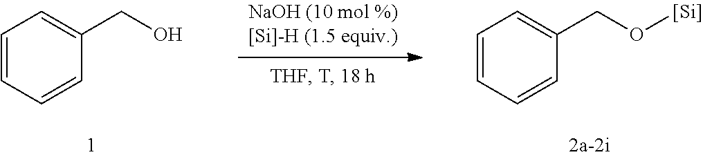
C1=CC=CC(CO)=C1.C1=CC=CC(CO[Si])=C1
